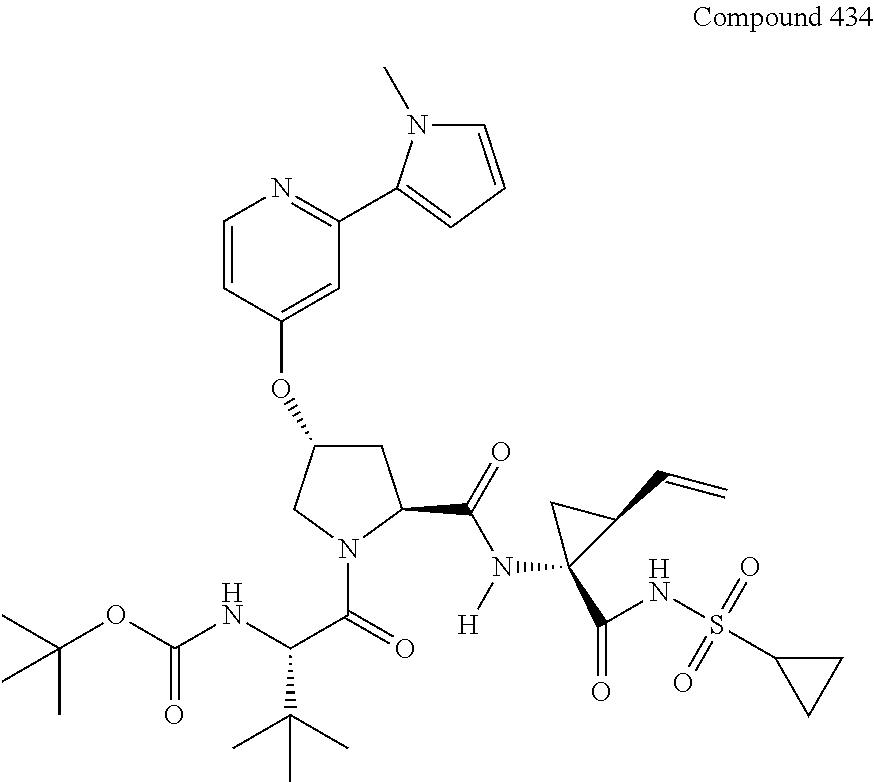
C1=CC(OC2CC(C(N(C3(C(NS(C4CC4)(=O)=O)=O)C(C=C)C3)[H])=O)N(C(=O)C(NC(OC(C)(C)C)=O)C(C)(C)C)C2)=CC(C2=CC=CN2C)=N1
